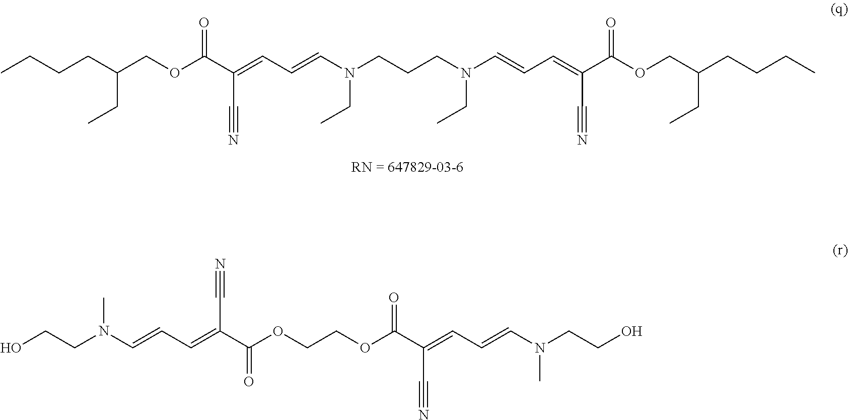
CCCCC(COC(C(=CC=CN(CCCN(C=CC=C(C(OCC(CC)CCCC)=O)C#N)CC)CC)C#N)=O)CC.OCCN(C=CC=C(C(OCCOC(C(=CC=CN(CCO)C)C#N)=O)=O)C#N)C
